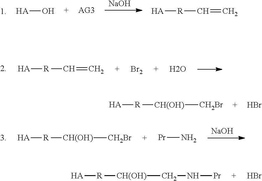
[NaOH].[HA]O.[HA][R]C=C.[HA][R]C=C.[Br2].O.[HA][R][CH(OH)][CH2Br].Br.[NaOH].[HA][R][CH(OH)][CH2Br].[Pr]N.[HA][R][CH(OH)]CN[Pr].Br
